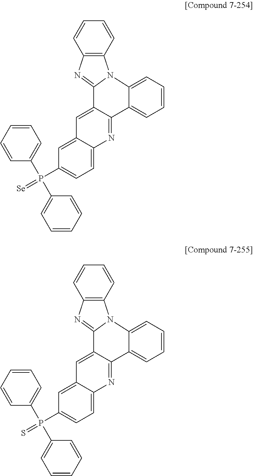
C1=CC2=C(C=C1)N=C1C3=CC4=CC(P(=[Se])(C5=CC=CC=C5)C5=CC=CC=C5)=CC=C4N=C3C3=CC=CC=C3N21.C1=CC2=C(C=C1)N=C1C3=CC4=CC(P(=S)(C5=CC=CC=C5)C5=CC=CC=C5)=CC=C4N=C3C3=CC=CC=C3N21
